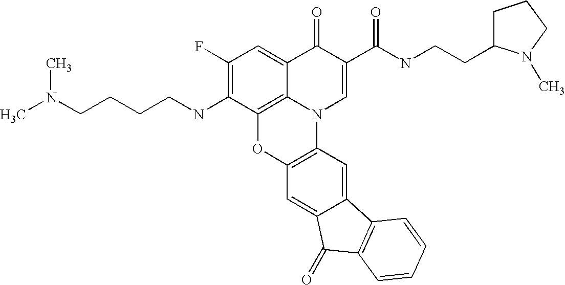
C1(F)=C(NCCCCN(C)C)C2=C3C(=C1)C(=O)C(C(=O)NCCC1CCCN1C)=CN3C1=C(O2)C=C2C(=C1)C1=C(C2=O)C=CC=C1
